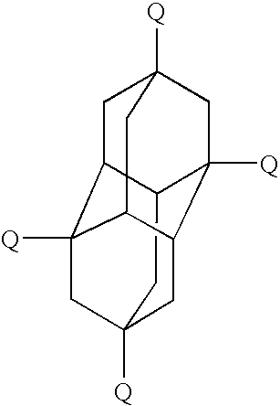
C1C2C3([Q])CC4([Q])CC5C([Q])(CC1([Q])CC35)C2C4
